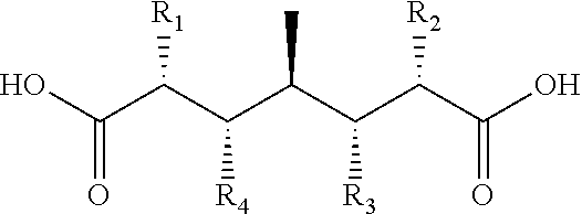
OC(C(C(C(C(C(C(O)=O)[R2])[R3])C)[R4])[R1])=O
